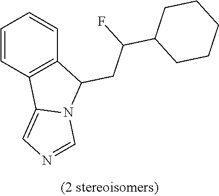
C1=CC2=C(C=C1)C(CC(C1CCCCC1)F)N1C2=CN=C1
